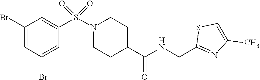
C1(Br)=CC(Br)=CC(S(N2CCC(C(NCC3=NC(C)=CS3)=O)CC2)(=O)=O)=C1
